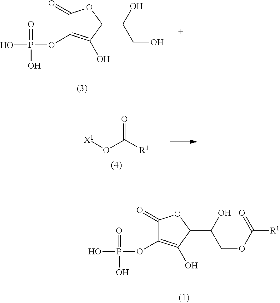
C1(=O)C(OP(=O)(O)O)=C(O)C(C(CO)O)O1.[X1]OC([R1])=O.C1(=O)C(OP(=O)(O)O)=C(O)C(C(COC(=O)[R1])O)O1
